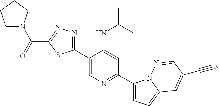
C1(C2=CN=C(C3=CC=C4N3N=CC(C#N)=C4)C=C2NC(C)C)=NN=C(C(=O)N2CCCC2)S1
